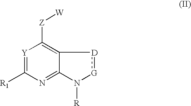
[Y]1=C([R1])N=C2C(=C1[Z][W])[D]:[G]N2[R]
